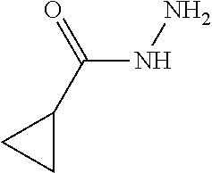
N(C(C1CC1)=O)N
